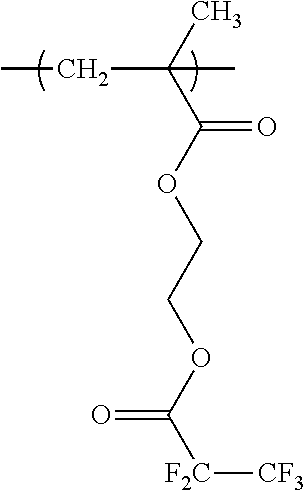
C(OC(C(C)(CC)C)=O)COC([F2C][CF3])=O
